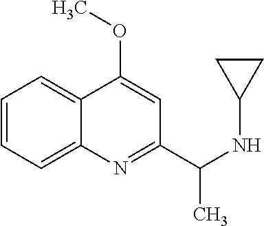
C1=CC=C2C(=C1)C(OC)=CC(C(NC1CC1)C)=N2
